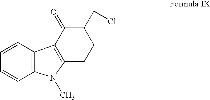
C12=C(C=CC=C1)C1=C(N2C)CCC(CCl)C1=O
